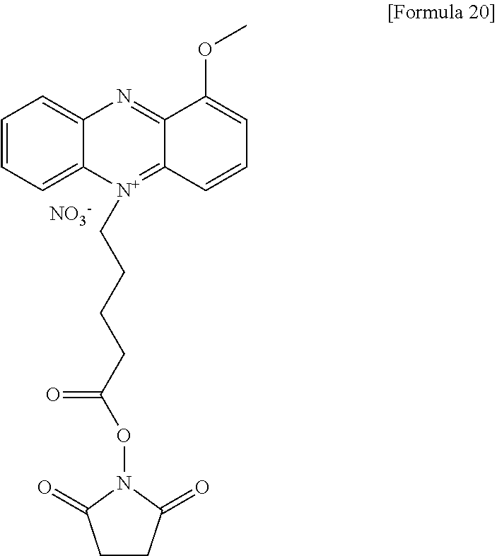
C1=CC=C2C(=C1)N=C1C(=[N+]2CCCCC(=O)ON2C(=O)CCC2=O)C=CC=C1OC.[NO3-]
